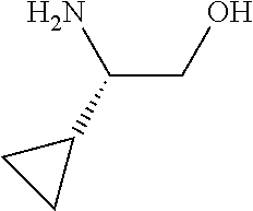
C(CO)(N)C1CC1
